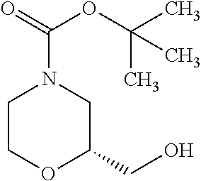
OCC1CN(C(=O)OC(C)(C)C)CCO1
